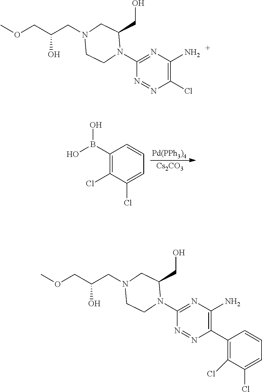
[Pd(PPh3)4].[Cs2CO3].C1(B(O)O)=C(Cl)C(Cl)=CC=C1.N1(C2=NC(N)=C(Cl)N=N2)C(CO)CN(CC(COC)O)CC1.N1(C2=NC(N)=C(C3=C(Cl)C(Cl)=CC=C3)N=N2)C(CO)CN(CC(COC)O)CC1
